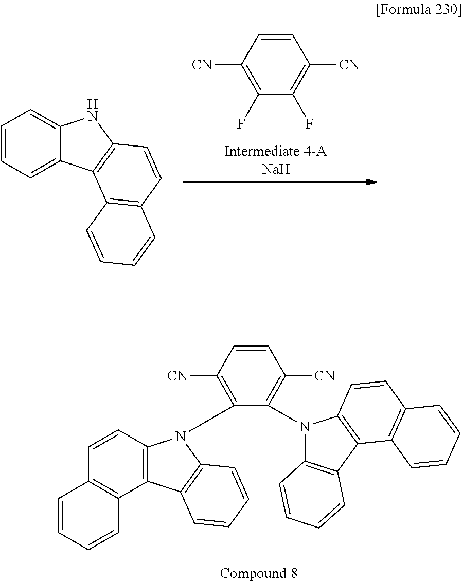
C1=CC([CN])=C(N2C3=C(C4=C(C=C3)C=CC=C4)C3=C2C=CC=C3)C(N2C3=C(C4=C(C=C3)C=CC=C4)C3=C2C=CC=C3)=C1[CN].C1=CC=C2C(=C1)NC1=C2C2=C(C=C1)C=CC=C2.C1=CC([CN])=C(F)C(F)=C1[CN]
